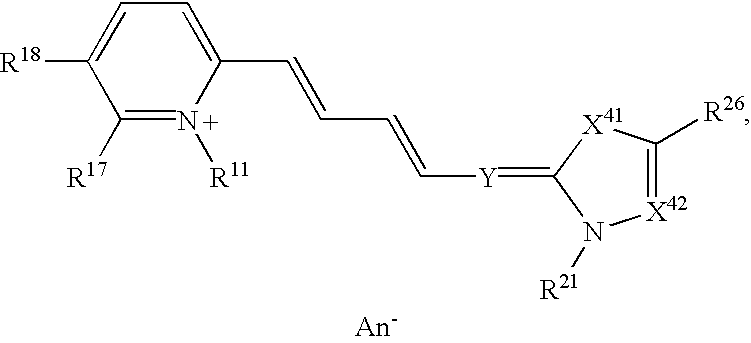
C1(C=CC=C[Y]=C2N([R21])[X42]=C([R26])[X41]2)=CC=C([R18])C([R17])=[N+]1[R11]
